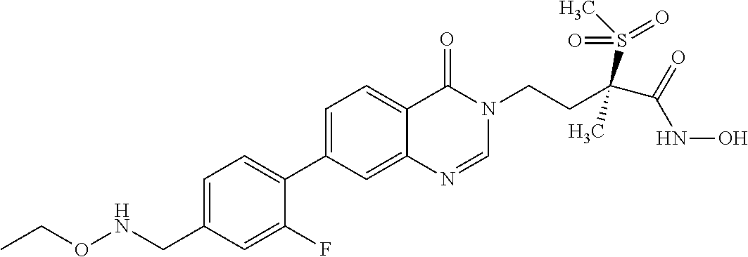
C1=C(CNOCC)C=C(F)C(C2=CC=C3C(=C2)N=CN(CCC(C(=O)NO)(S(C)(=O)=O)C)C3=O)=C1
